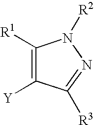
C1([R1])=C([Y])C([R3])=NN1[R2]
